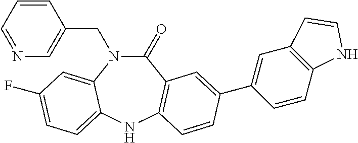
N1=CC=CC(CN2C(=O)C3=C(NC4=CC=C(F)C=C24)C=CC(C2=CC4=C(C=C2)NC=C4)=C3)=C1
